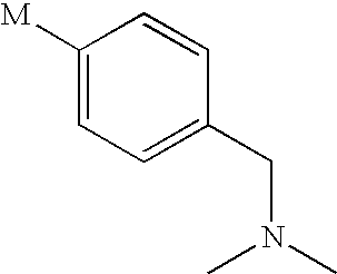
C1([M])=CC=C(CN(C)C)C=C1
